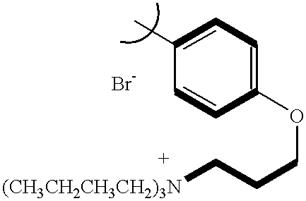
C1(C)=CC=C(OCCC[(CH3CH2CH3CH2)3N])C=C1
